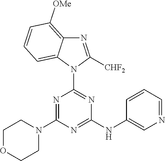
N1=C(N2CCOCC2)N=C(NC2=CN=CC=C2)N=C1N1C([CHF2])=NC2=C([OMe])C=CC=C12
